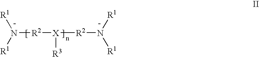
[X]([R2]N([R1])[R1])([R2]N([R1])[R1])[R3]
